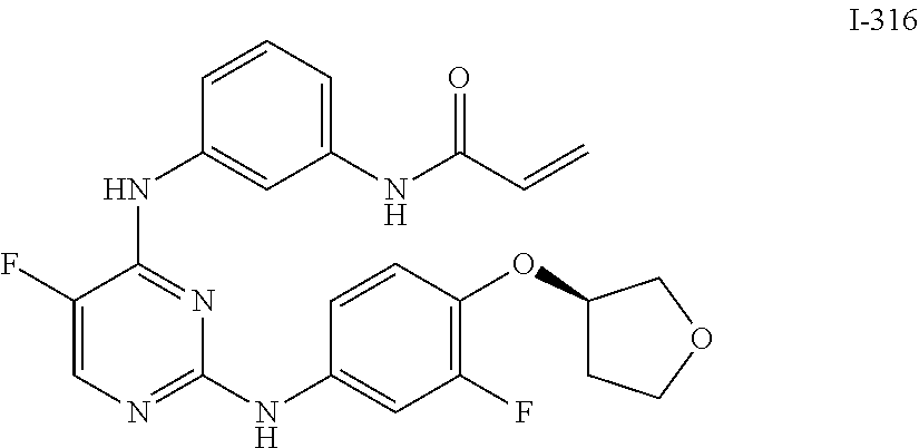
C1(F)=CN=C(NC2=CC(F)=C(OC3CCOC3)C=C2)N=C1NC1=CC(NC(C=C)=O)=CC=C1
